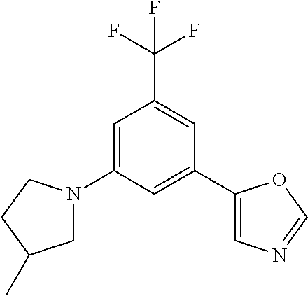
C1=C(N2CC(C)CC2)C=C(C2=CN=CO2)C=C1C(F)(F)F
